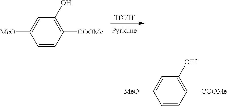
[TfOTf].C1=CC([COOMe])=C(O)C=C1[MeO].C1=CC([COOMe])=C([OTf])C=C1[MeO]
